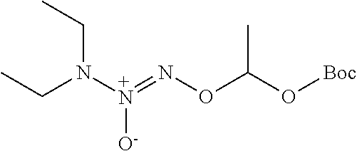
N([+N](=NOC(O[Boc])C)[O-])(CC)CC
